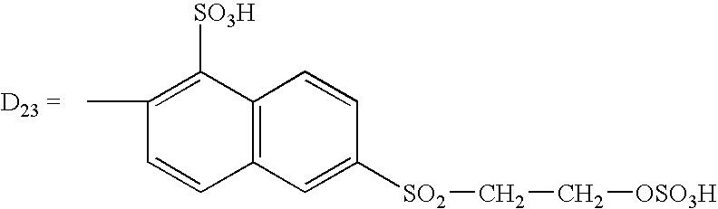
CC1=C([SO3H])C2=C(C=C1)C=C([SO2]CC[OSO3H])C=C2
